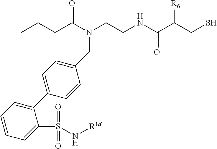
N(C(CCC)=O)(CCNC(C(CS)[R6])=O)CC1=CC=C(C2=CC=CC=C2S(N[R1d])(=O)=O)C=C1
